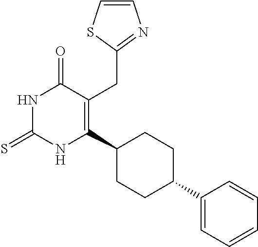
C(C1=C(C2CCC(C3=CC=CC=C3)CC2)NC(=S)NC1=O)C1=NC=CS1
